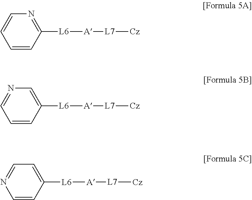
C1=CC([L6][A][L7][Cz])=NC=C1.C1=CC([L6][A][L7][Cz])=CN=C1.C1=CC([L6][A][L7][Cz])=CC=N1
